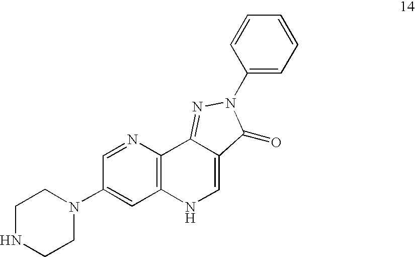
N1=CC(N2CCNCC2)=CC2=C1C1=NN(C3=CC=CC=C3)C(=O)C1=CN2
